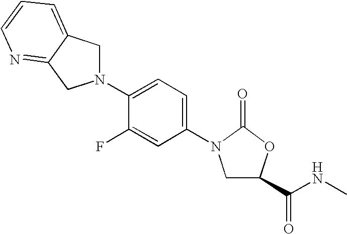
C1(N2CC3=CC=CN=C3C2)=CC=C(N2CC(C(NC)=O)OC2=O)C=C1F
